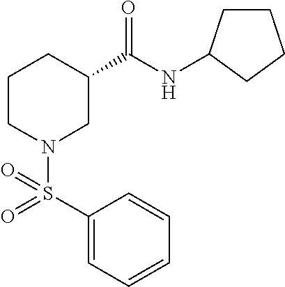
C1(S(N2CC(C(=O)NC3CCCC3)CCC2)(=O)=O)=CC=CC=C1
